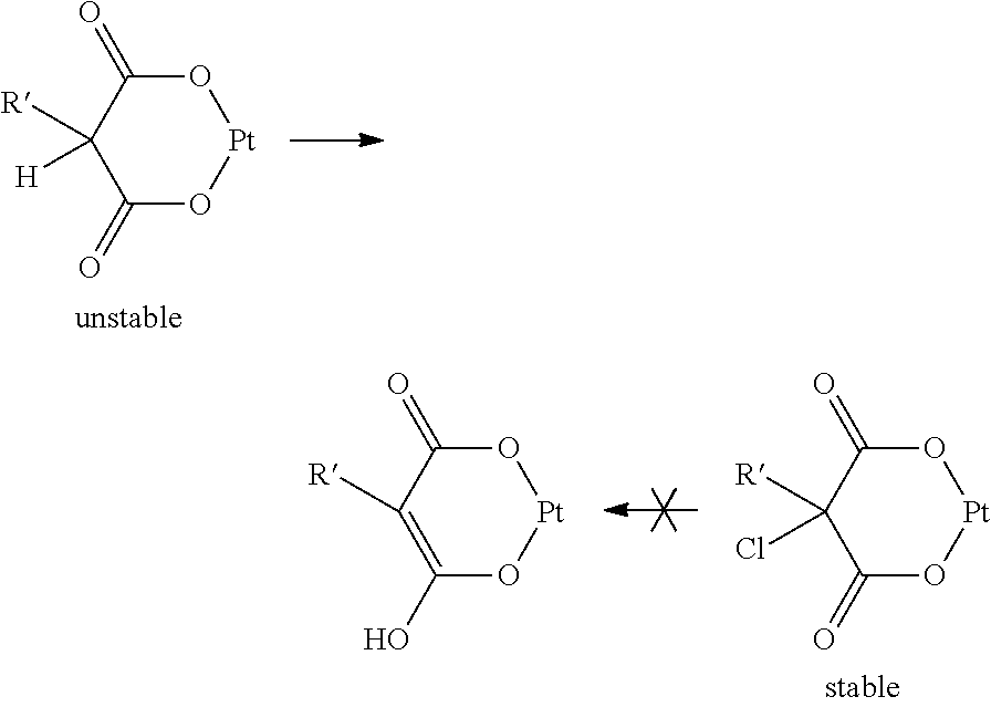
O1C(=O)C([R])([H])C(=O)O[Pt]1.O1C(=O)C([R])=C(O)O[Pt]1.O1C(=O)C([R])(Cl)C(=O)O[Pt]1
